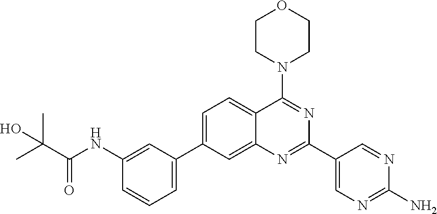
C1=C(C2=CC=CC(NC(C(C)(C)O)=O)=C2)C=C2C(=C1)C(N1CCOCC1)=NC(C1=CN=C(N)N=C1)=N2
